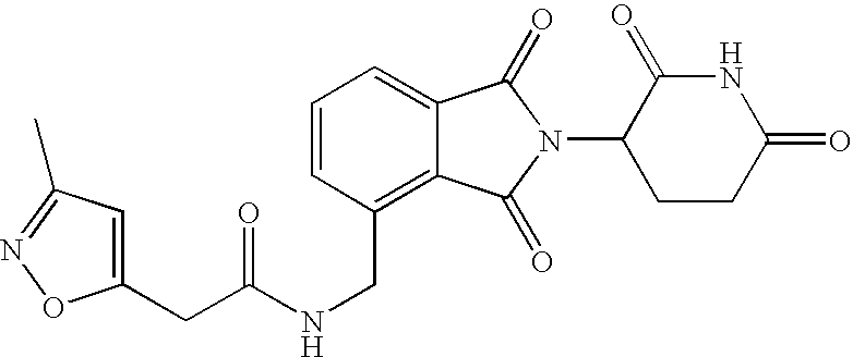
C(C1=C2C(=CC=C1)C(=O)N(C1CCC(=O)NC1=O)C2=O)NC(CC1=CC(C)=NO1)=O
